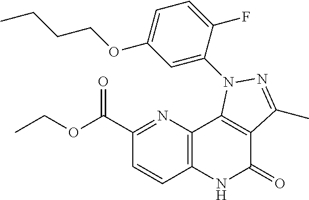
C(C1=NC2=C(C=C1)NC(=O)C1=C2N(C2=CC(OCCCC)=CC=C2F)N=C1C)(OCC)=O
